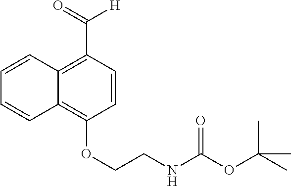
C1(OCCNC(OC(C)(C)C)=O)=C2C(=C(C(=O)[H])C=C1)C=CC=C2
